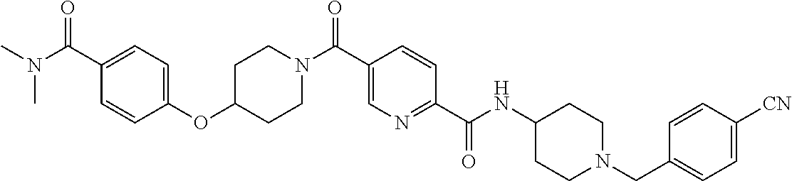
C1CN(C(C2=CN=C(C(=O)NC3CCN(CC4=CC=C([CN])C=C4)CC3)C=C2)=O)CCC1OC1=CC=C(C(N(C)C)=O)C=C1
